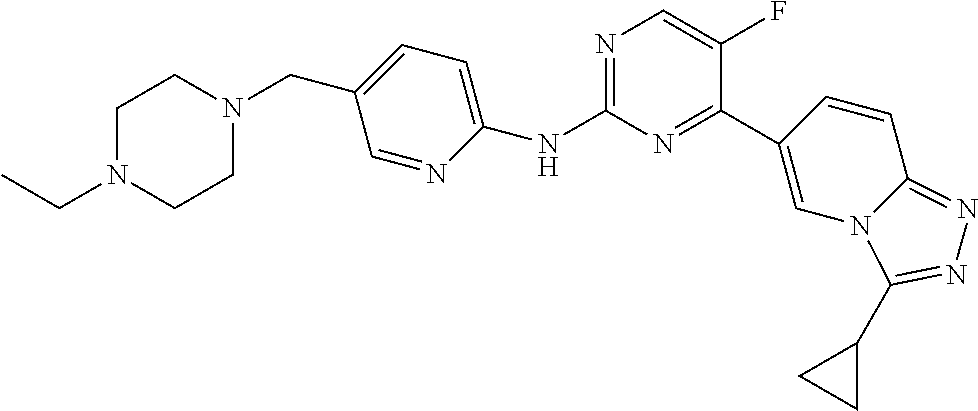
C1(NC2=NC=C(F)C(C3=CN4C(=NN=C4C4CC4)C=C3)=N2)=CC=C(CN2CCN(CC)CC2)C=N1
